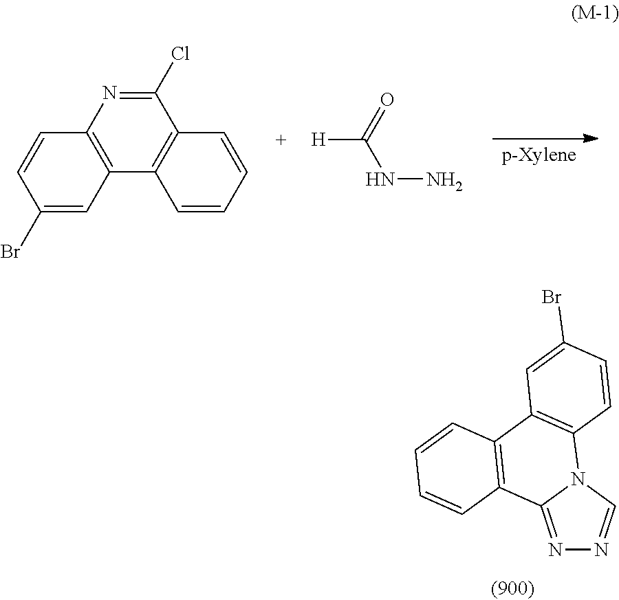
C1(Cl)=NC2=C(C3=C1C=CC=C3)C=C(Br)C=C2.[H]C(=O)NN.N1=C2N(C=N1)C1=C(C3=C2C=CC=C3)C=C(Br)C=C1
